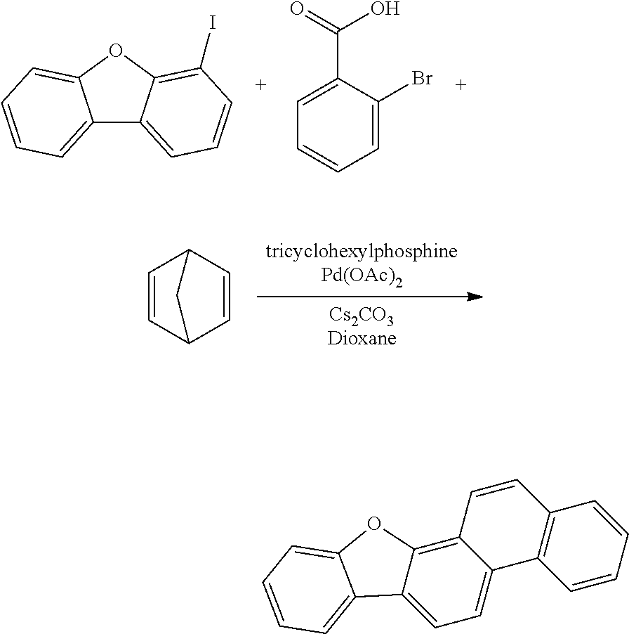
C12=CC=CC(I)=C1OC1=CC=CC=C21.C1=CC=C(Br)C(C(=O)O)=C1.[tricyclohexylphosphinePd(OAc)2].[Cs2CO3Dioxane].C1=CC2C=CC1C2.C1=CC=CC2=C1C1=CC=C3C(=C1C=C2)OC1=CC=CC=C31
